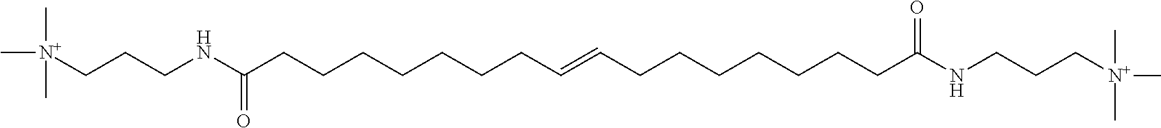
[N+](CCCNC(CCCCCCCC=CCCCCCCCC(NCCC[N+](C)(C)C)=O)=O)(C)(C)C
